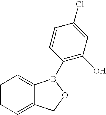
C1=CC=C2C(=C1)B(C1=C(O)C=C(Cl)C=C1)OC2
